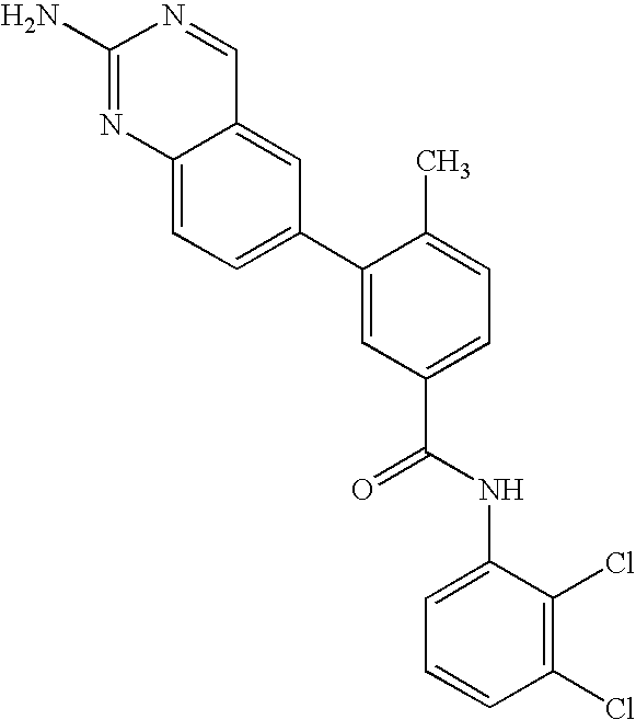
C12=CC(C3=CC(C(NC4=CC=CC(Cl)=C4Cl)=O)=CC=C3C)=CC=C1N=C(N)N=C2
